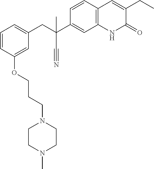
C1(OCCCN2CCN(C)CC2)=CC(CC(C#N)(C2=CC3=C(C=C2)C=C(CC)C(=O)N3)C)=CC=C1
